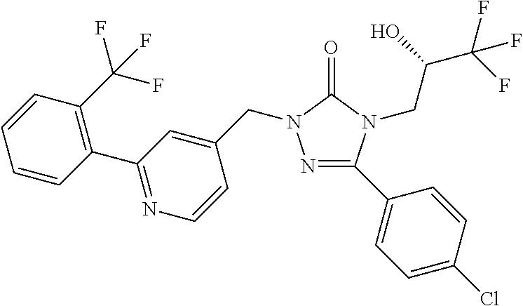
N1=C(C2=CC=C(Cl)C=C2)N(CC(C(F)(F)F)O)C(=O)N1CC1=CC(C2=C(C(F)(F)F)C=CC=C2)=NC=C1
